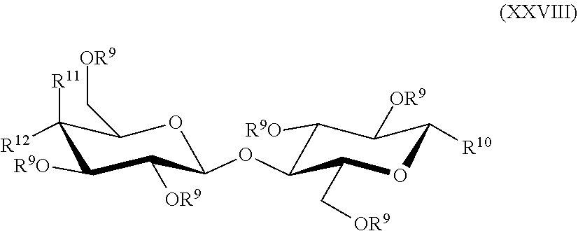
C1([R11])([R12])C([R9O])C([OR9])C(OC2C(C[OR9])OC([R10])C([OR9])C2[R9O])OC1C[OR9]
